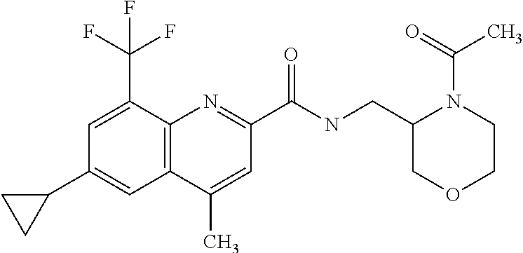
C1(C)=CC(C(NCC2COCCN2C(=O)C)=O)=NC2=C1C=C(C1CC1)C=C2C(F)(F)F
